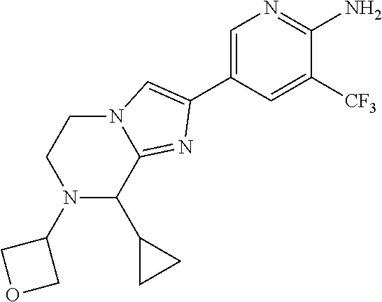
C1(C2=CN3C(=N2)C(C2CC2)N(C2COC2)CC3)=CN=C(N)C([CF3])=C1
